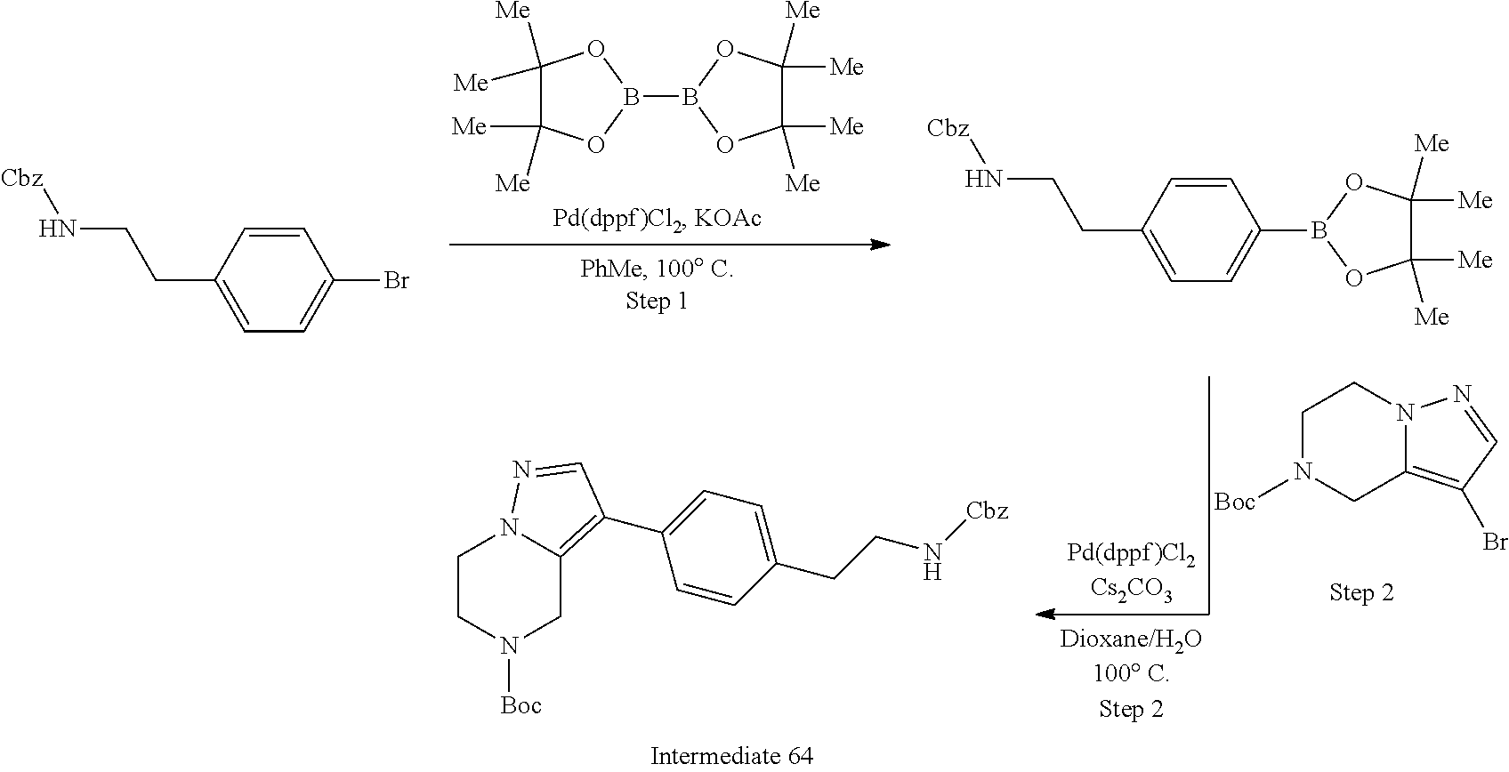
C1=CC(CCN[Cbz])=CC=C1Br.C1([Me])([Me])C([Me])([Me])OB(B2OC([Me])([Me])C([Me])([Me])O2)O1.C1=CC(CCN[Cbz])=CC=C1B1OC([Me])([Me])C([Me])([Me])O1.C1N([Boc])CC2=C(Br)C=NN2C1.C1=CC(CCN[Cbz])=CC=C1C1=C2CN([Boc])CCN2N=C1
